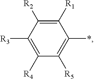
C1([R5])=C(*)C([R1])=C([R2])C([R3])=C1[R4]
